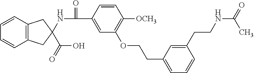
C12=C(C=CC=C1)CC(C(O)=O)(NC(=O)C1=CC(OCCC3=CC=CC(CCNC(=O)C)=C3)=C([OCH3])C=C1)C2
